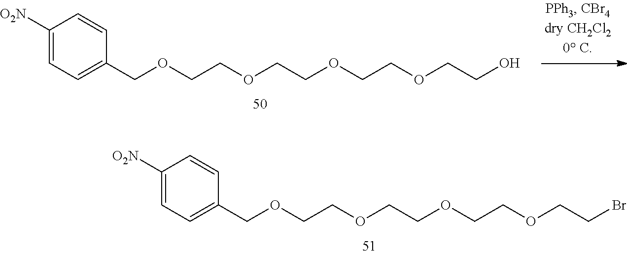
C1([O2N])=CC=C(COCCOCCOCCOCCO)C=C1.C1([O2N])=CC=C(COCCOCCOCCOCCBr)C=C1
